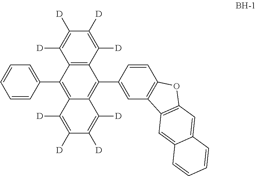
C12=C(C([D])=C([D])C([D])=C1[D])C(C1=CC3=C(C=C1)OC1=C3C=C3C(=C1)C=CC=C3)=C1C(=C2C2=CC=CC=C2)C([D])=C([D])C([D])=C1[D]
